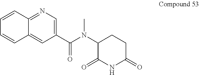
C1(C(N(C2CCC(=O)NC2=O)C)=O)=CN=C2C(=C1)C=CC=C2
